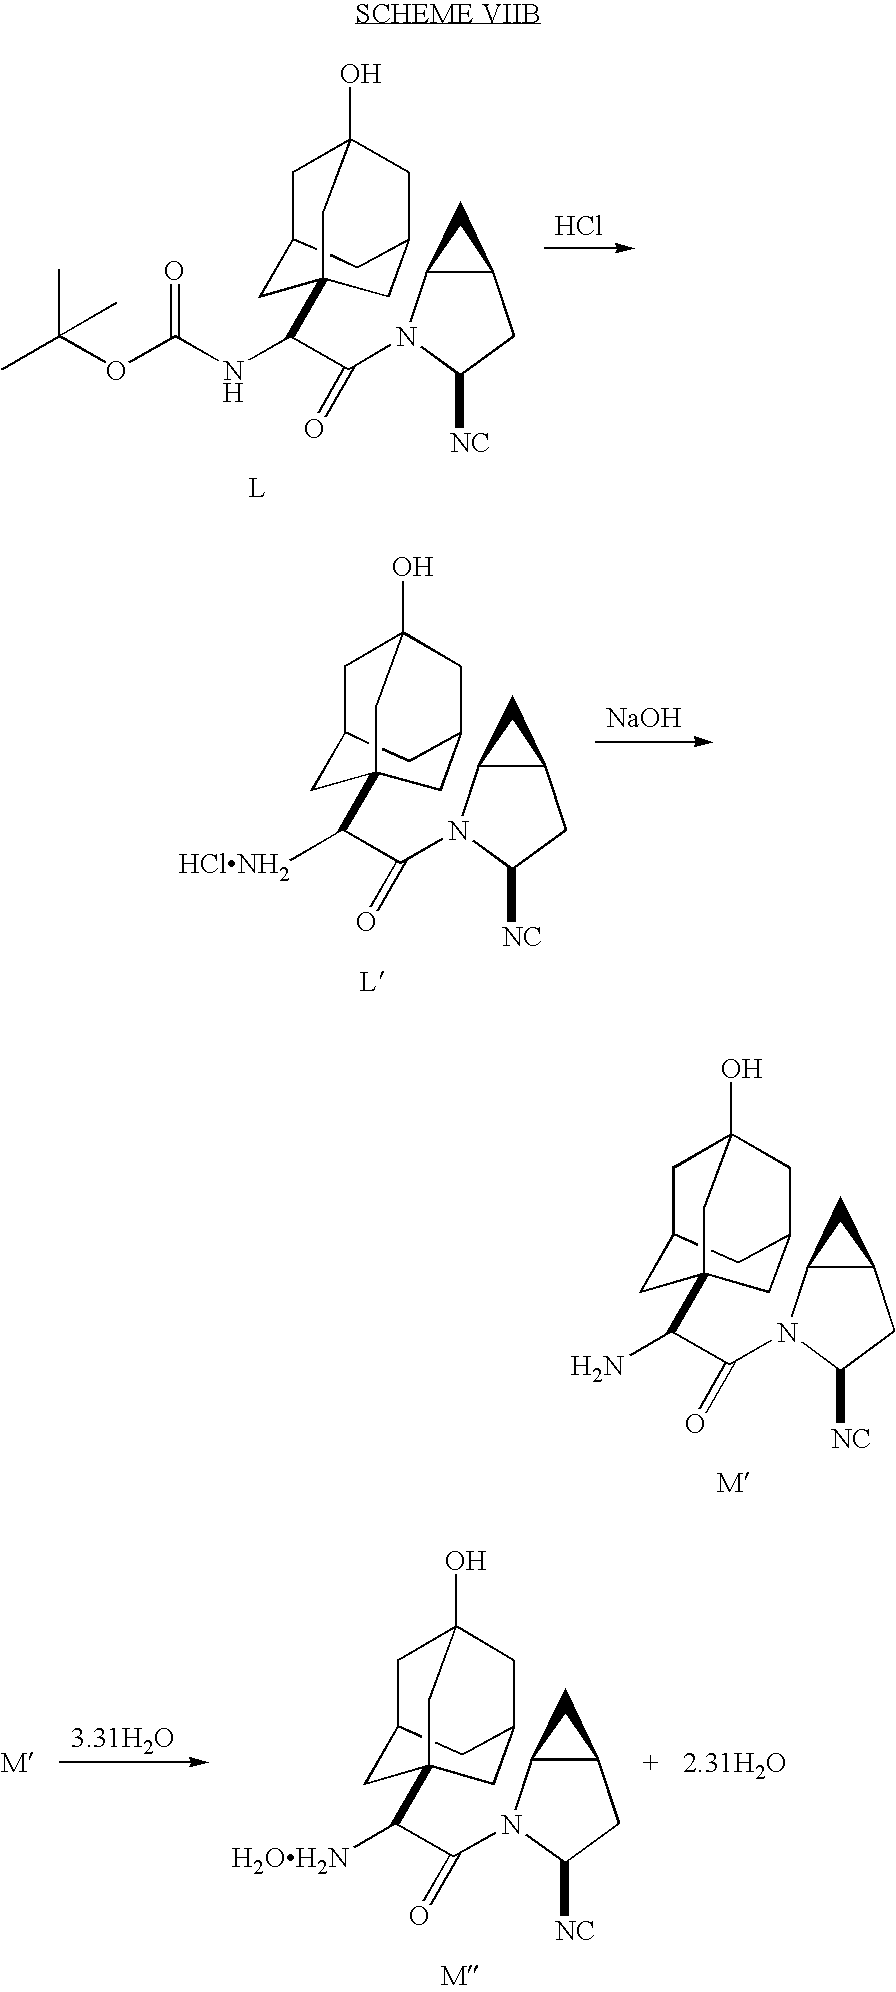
C1C2(C(NC(OC(C)(C)C)=O)C(=O)N3C4C(CC3[NC])C4)CC3CC1CC(O)(C3)C2.Cl.C1C2(C([HClNH2])C(=O)N3C4C(CC3[NC])C4)CC3CC1CC(O)(C3)C2.[NaOH].C1C2(C(N)C(=O)N3C4C(CC3[NC])C4)CC3CC1CC(O)(C3)C2.C1C2(C([H2OH2N])C(=O)N3C4C(CC3[NC])C4)CC3CC1CC(O)(C3)C2
